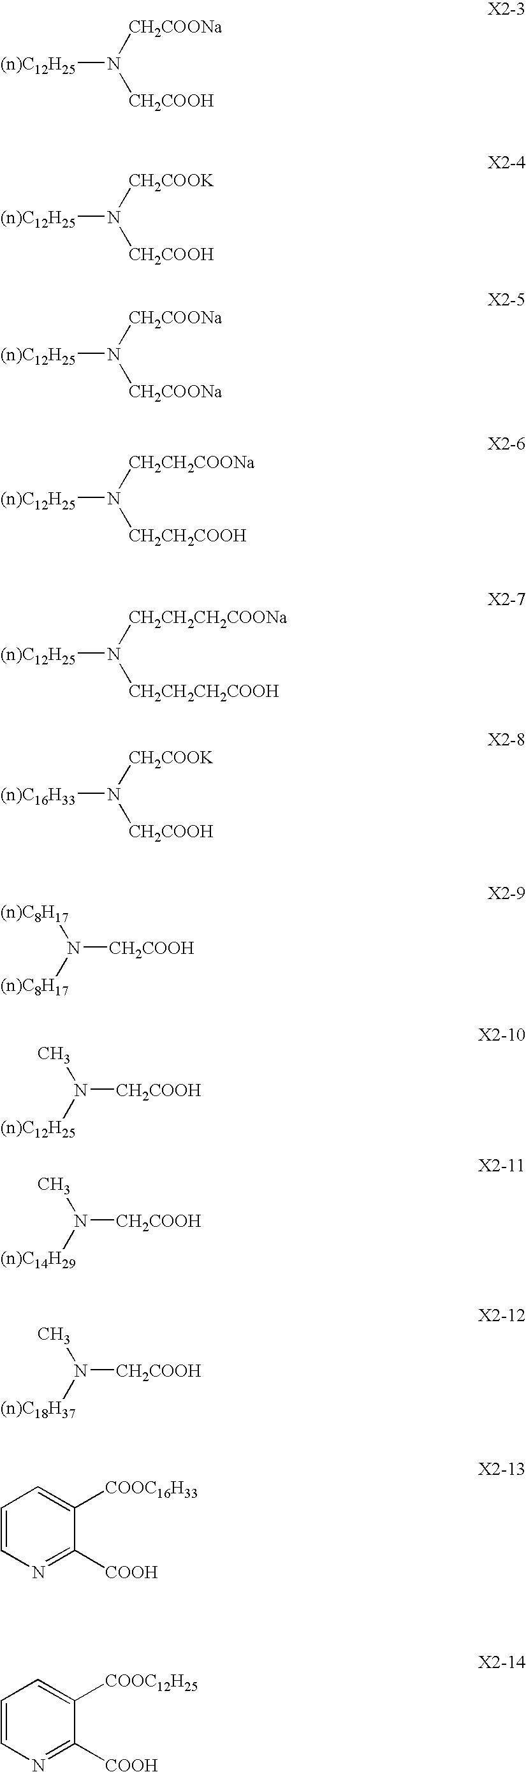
[(n)C12H25]N([CH2COOH])[CH2COONa].[(n)C12H25]N([CH2COOH])[CH2COOK].[(n)C12H25]N([CH2COONa])[CH2COONa].[(n)C12H25]N([CH2CH2COOH])[CH2CH2COONa].[(n)C12H25]N([CH2CH2CH2COOH])[CH2CH2CH2COONa].[(n)C16H33]N([CH2COOH])[CH2COOK].N([CH2COOH])([(n)C8H17])[(n)C8H17].N([CH2COOH])([(n)C12H25])C.N([CH2COOH])([(n)C14H29])C.N([CH2COOH])([(n)C18H37])C.C1=CN=C([COOH])C([COOC16H33])=C1.C1=CN=C([COOH])C([COOC12H25])=C1
